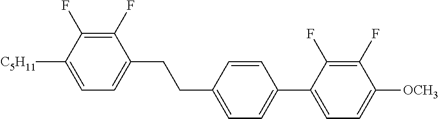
C1([C5H11])=CC=C(CCC2=CC=C(C3=CC=C([OCH3])C(F)=C3F)C=C2)C(F)=C1F
